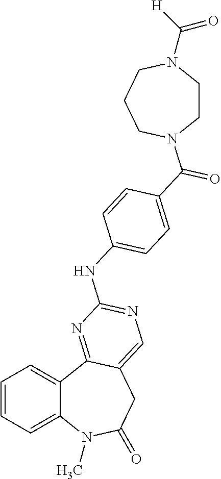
C1=CC=C2C(=C1)C1=NC(NC3=CC=C(C(=O)N4CCN(C([H])=O)CCC4)C=C3)=NC=C1CC(=O)N2C
